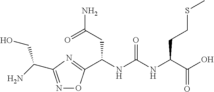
N1=C(C(N)CO)N=C(C(NC(NC(C(O)=O)CCSC)=O)CC(N)=O)O1
